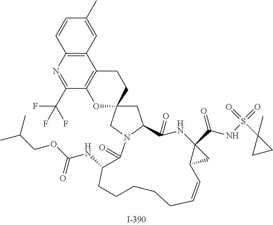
C1=CC2=C(C=C1C)C1=C(C(C(F)(F)F)=N2)OC2(CC1)CC1N(C2)C(=O)C(NC(OCC(C)C)=O)CCCCCC=CC2C(C(NS(C3(C)CC3)(=O)=O)=O)(C2)NC1=O
